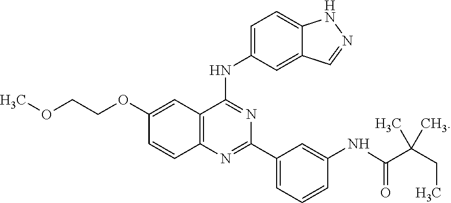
C12=C(N=C(C3=CC=CC(NC(=O)C(CC)(C)C)=C3)N=C1NC1=CC=C3C(=C1)C=NN3)C=CC(OCCOC)=C2
